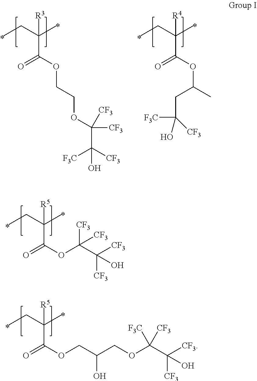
CCC(C)(C(OCCOC([CF3])([CF3])C([CF3])([F3C])O)=O)[R3].CCC(C)(C(OC(C)CC([F3C])(O)[CF3])=O)[R4].CCC(C)(C(OC(C([CF3])([CF3])O)([CF3])[CF3])=O)[R5].CCC(C)(C(OCC(COC(C([CF3])([CF3])O)([CF3])[F3C])O)=O)[R5]
